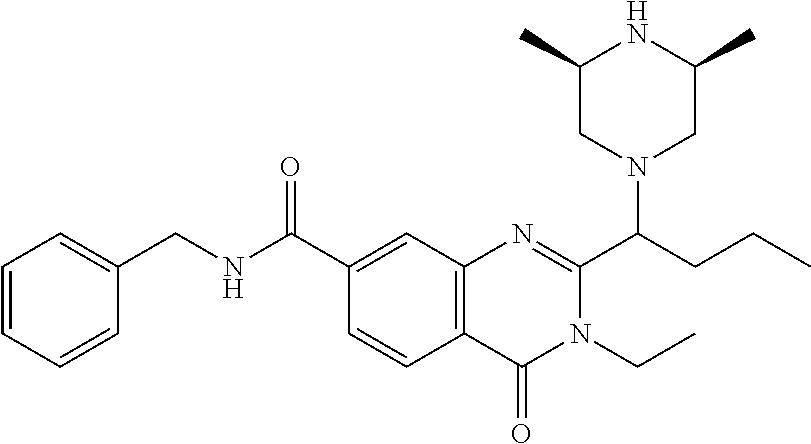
C1=CC2=C(C=C1C(NCC1=CC=CC=C1)=O)N=C(C(N1CC(C)NC(C)C1)CCC)N(CC)C2=O
